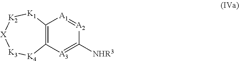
C12=C([A3]=C([NHR3])[A2]=[A1]1)[K4][K3][X][K2][K1]2
